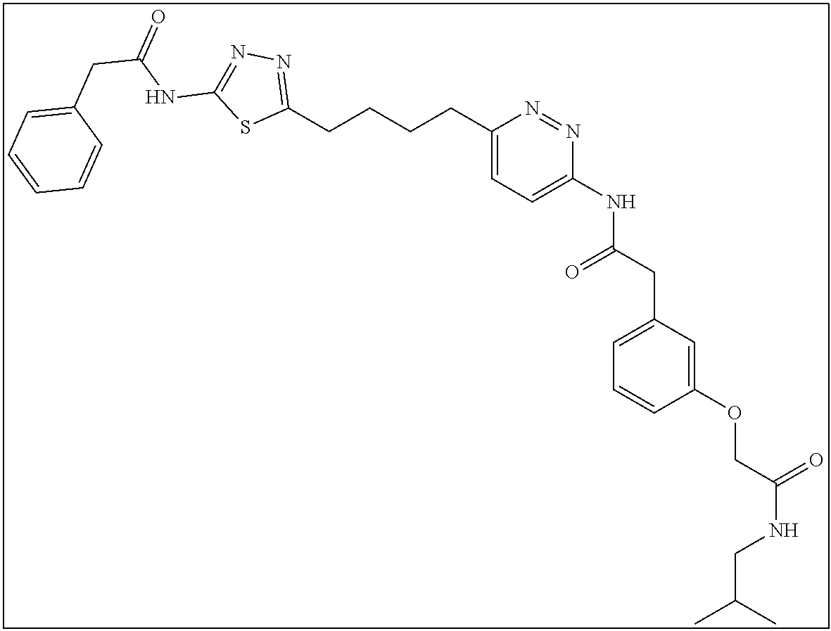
C1(CCCCC2=CC=C(NC(CC3=CC=CC(OCC(NCC(C)C)=O)=C3)=O)N=N2)=NN=C(NC(CC2=CC=CC=C2)=O)S1
